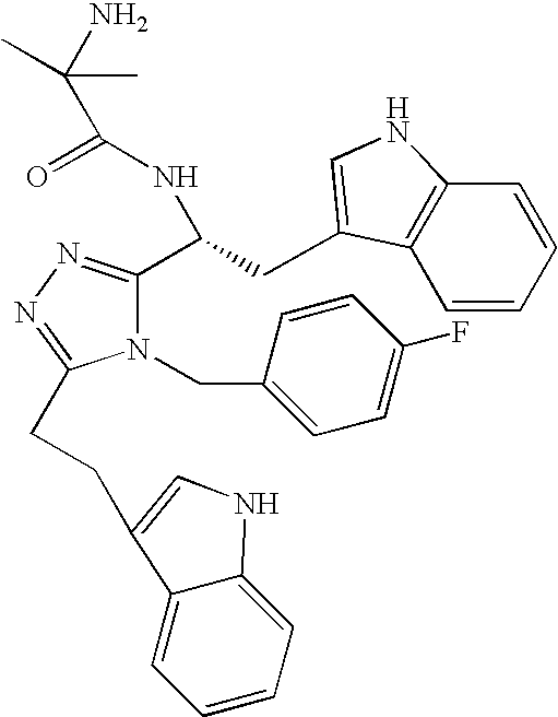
C1=CC=CC2=C1C(CC(NC(C(N)(C)C)=O)C1=NN=C(CCC3=CNC4=CC=CC=C43)N1CC1=CC=C(F)C=C1)=CN2
